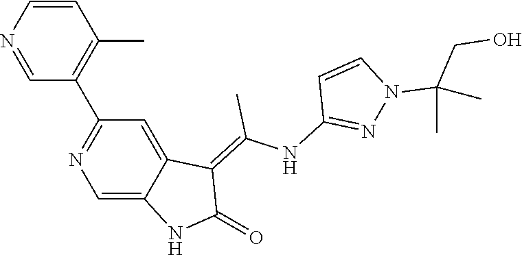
C1=CN=CC(C2=NC=C3C(=C2)C(=C(NC2=NN(C(CO)(C)C)C=C2)C)C(=O)N3)=C1C
